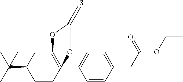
C1CC2(C3=CC=C(CC(OCC)=O)C=C3)=C(CC1C(C)(C)C)OC(=S)O2
